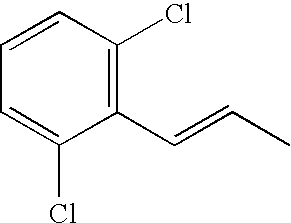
C1=CC(Cl)=C(C=CC)C(Cl)=C1
